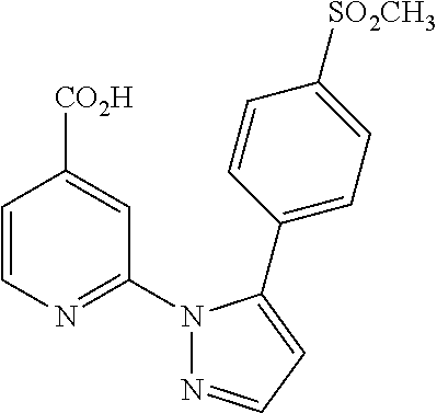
C1=CN=C(N2N=CC=C2C2=CC=C([SO2CH3])C=C2)C=C1[CO2H]
